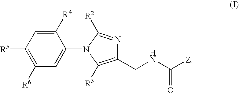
C1([R5])=C([R6])C=C(N2C([R2])=NC(CNC([Z])=O)=C2[R3])C([R4])=C1
